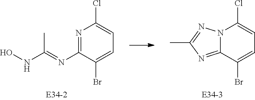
C1(N=C(NO)C)=NC(Cl)=CC=C1Br.C12=NC(C)=NN1C(Cl)=CC=C2Br
